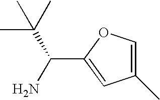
C1(C)=COC(C(N)C(C)(C)C)=C1
